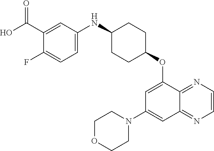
C1(C(O)=O)=CC(NC2CCC(OC3=CC(N4CCOCC4)=CC4=NC=CN=C34)CC2)=CC=C1F
